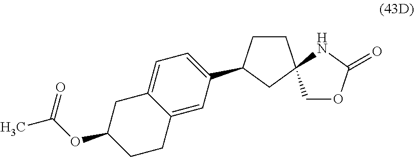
C1CC(C2=CC=C3C(=C2)CCC(OC(C)=O)C3)CC12COC(=O)N2
